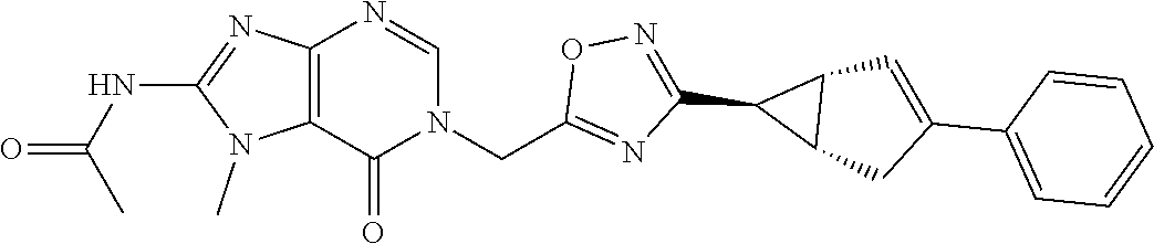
C12=C(N=CN(CC3=NC(C4C5C4C=C(C4=CC=CC=C4)C5)=NO3)C1=O)N=C(NC(=O)C)N2C
